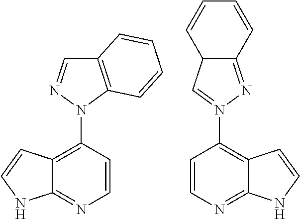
C1=CC(N2C3=C(C=N2)C=CC=C3)=C2C(=N1)NC=C2.C1=CC(N2=CC3C(=N2)C=CC=C3)=C2C(=N1)NC=C2
